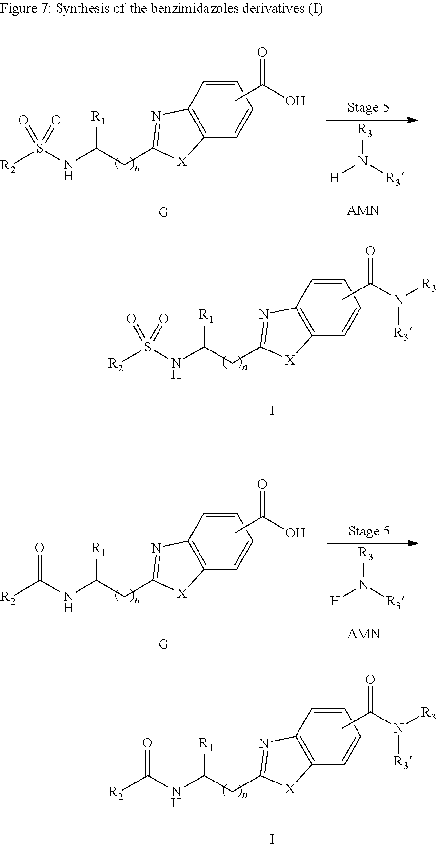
C1=CC=CC2=C1N=C(CC(NS([R2])(=O)=O)[R1])[X]2.CC(N([R3])[R3])=O.I.C1=CC=CC2=C1N=C(CC(NC([R2])=O)[R1])[X]2.CC(N([R3])[R3])=O.I.C1=CC=CC2=C1N=C(CC(NS([R2])(=O)=O)[R1])[X]2.CC(O)=O.[G].[R3]N([R3])[H].C1=CC=CC2=C1N=C(CC(NC([R2])=O)[R1])[X]2.CC(O)=O.[G].[R3]N([R3])[H]
